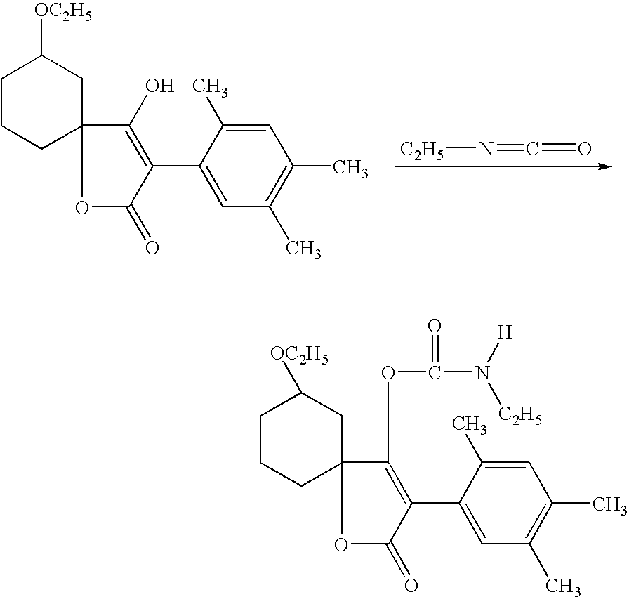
C12(OC(=O)C(C3=CC(C)=C(C)C=C3C)=C1O)CC([OC2H5])CCC2.N(=C=O)[C2H5].C12(OC(=O)C(C3=CC(C)=C(C)C=C3C)=C1OC(=O)N([H])[C2H5])CC([OC2H5])CCC2
